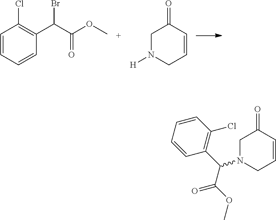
C1=CC=CC(C(C(OC)=O)Br)=C1Cl.C1N([H])CC=CC1=O.C1N(C(C2=C(Cl)C=CC=C2)C(OC)=O)CC=CC1=O
